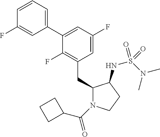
C1(CC2N(C(=O)C3CCC3)CCC2NS(N(C)C)(=O)=O)=C(F)C(C2=CC=CC(F)=C2)=CC(F)=C1
